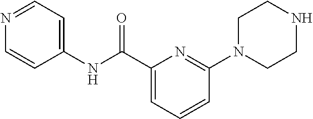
C1(NC(C2=CC=CC(N3CCNCC3)=N2)=O)=CC=NC=C1
